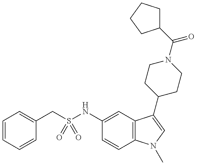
C(S(NC1=CC2=C(C=C1)N(C)C=C2C1CCN(C(C2CCCC2)=O)CC1)(=O)=O)C1=CC=CC=C1
